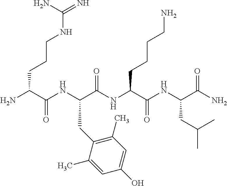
NC(C(NC(C(NC(C(NC(C(N)=O)CC(C)C)=O)CCCCN)=O)CC1=C(C)C=C(O)C=C1C)=O)CCCNC(=N)N
